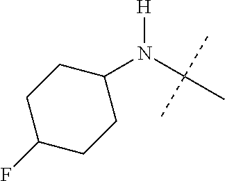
C1C(F)CCC(N(C(C)(C)C)[H])C1
